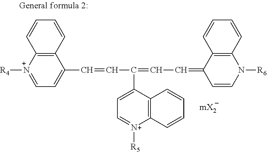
C12=C([N+]([R4])=CC=C1C=CC(=CC=C1C=CN([R6])C3=C1C=CC=C3)C1=CC=[N+]([R5])C3=C1C=CC=C3)C=CC=C2
